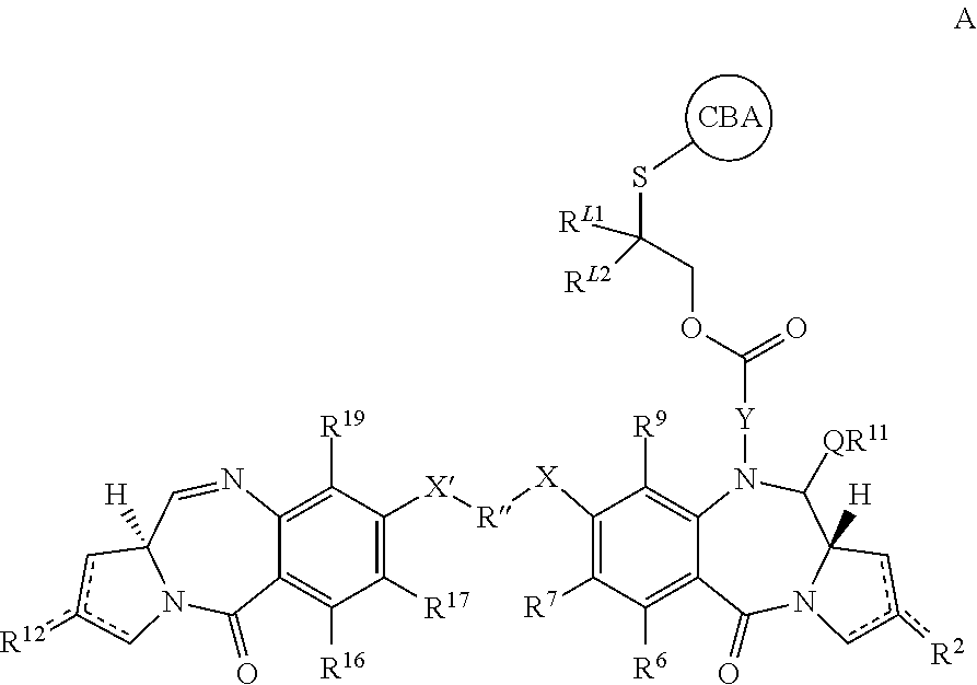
C12=C([R19])C([X][R][X]C3=C([R7])C([R6])=C4C(=C3[R9])N([Y]C(OCC(SC)([RL2])[RL1])=O)C([QR11])C3([H])N(C4=O)cc([R2])c3)=C([R17])C([R16])=C1C(=O)N1C([H])(C=N2)cc([R12])c1.[CBA]
